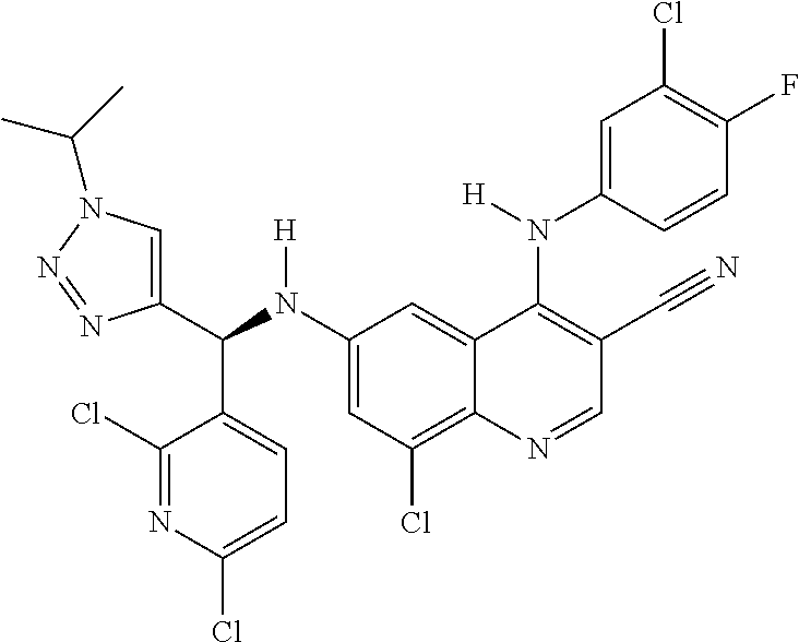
C1(N(C(C2=CN(C(C)C)N=N2)C2=CC=C(Cl)N=C2Cl)[H])=CC(Cl)=C2C(=C1)C(N(C1=CC(Cl)=C(F)C=C1)[H])=C(C#N)C=N2
